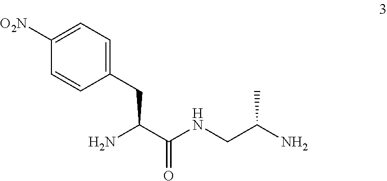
C1(CC(C(NCC(N)C)=O)N)=CC=C([O2N])C=C1
